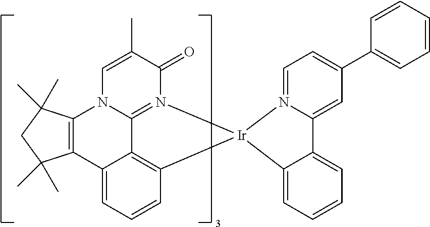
C12=C3C=CC=C1C1=C(N4C2=N(C(=O)C(C)=C4)[Ir]32C3=CC=CC=C3C3=CC(C4=CC=CC=C4)=CC=N32)C(C)(C)CC1(C)C
